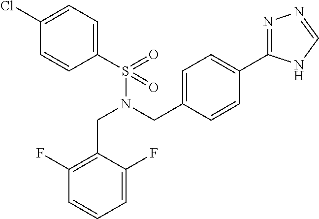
C1(Cl)=CC=C(S(=O)(=O)N(CC2=CC=C(C3=NN=CN3)C=C2)CC2=C(F)C=CC=C2F)C=C1
